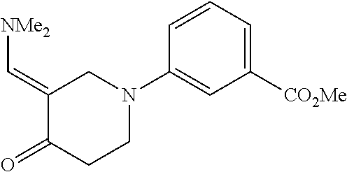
C1(=C[NMe2])CN(C2=CC([CO2Me])=CC=C2)CCC1=O
